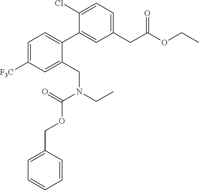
C1(CC(OCC)=O)=CC=C(Cl)C(C2=CC=C([F3C])C=C2CN(CC)C(=O)OCC2=CC=CC=C2)=C1
